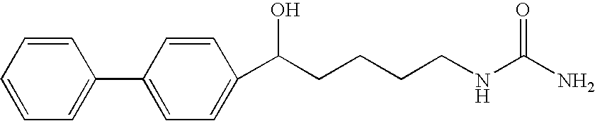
C1=CC=CC=C1C1=CC=C(C(CCCCNC(N)=O)O)C=C1
